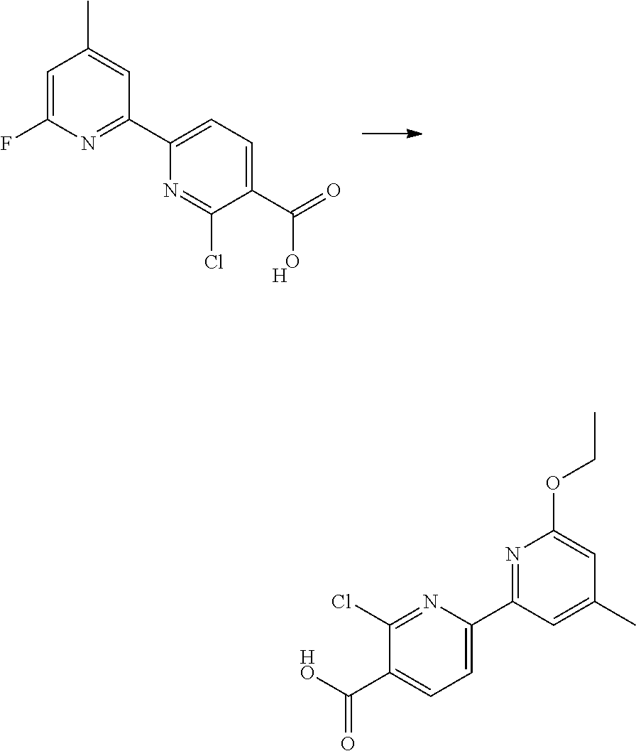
C1(C2=CC=C(C(=O)O)C(Cl)=N2)=NC(F)=CC(C)=C1.[H].CCOC1=CC(C)=CC(C2=CC=C(C(=O)[HO])C(Cl)=N2)=N1
